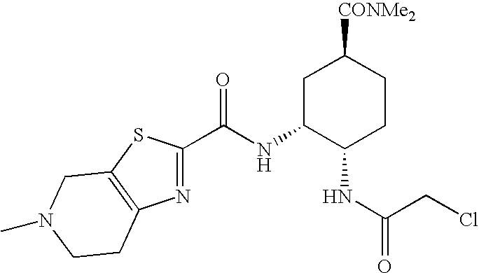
N1=C(C(NC2C(NC(CCl)=O)CCC([CONMe2])C2)=O)SC2=C1CCN(C)C2
